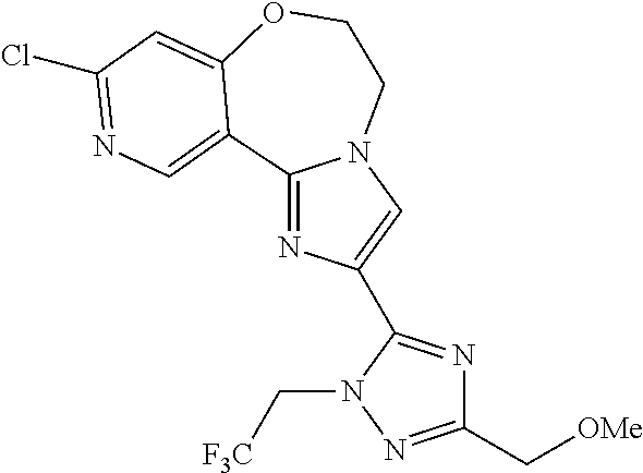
C12=NC(C3=NC(C[OMe])=NN3C[F3C])=CN1CCOC1=CC(Cl)=NC=C21
